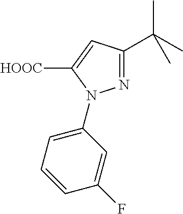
N1=C(C(C)(C)C)C=C([HOOC])N1C1=CC=CC(F)=C1
